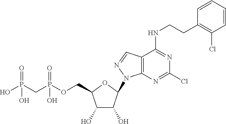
C1(O)C(O)C(N2C3=C(C=N2)C(NCCC2=C(Cl)C=CC=C2)=NC(Cl)=N3)OC1COP(CP(O)(=O)O)(=O)O
